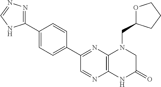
C1(C2=NN=CN2)=CC=C(C2=NC3=C(N=C2)NC(=O)CN3CC2OCCC2)C=C1
